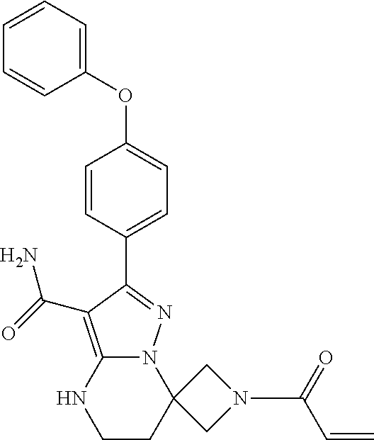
C1=CC(C2=NN3C(=C2C(N)=O)NCCC32CN(C(=O)C=C)C2)=CC=C1OC1=CC=CC=C1
